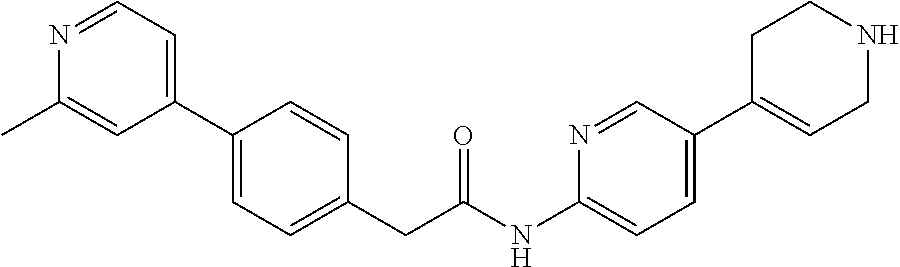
C1(C2=CC=C(CC(NC3=CC=C(C4=CCNCC4)C=N3)=O)C=C2)=CC=NC(C)=C1
